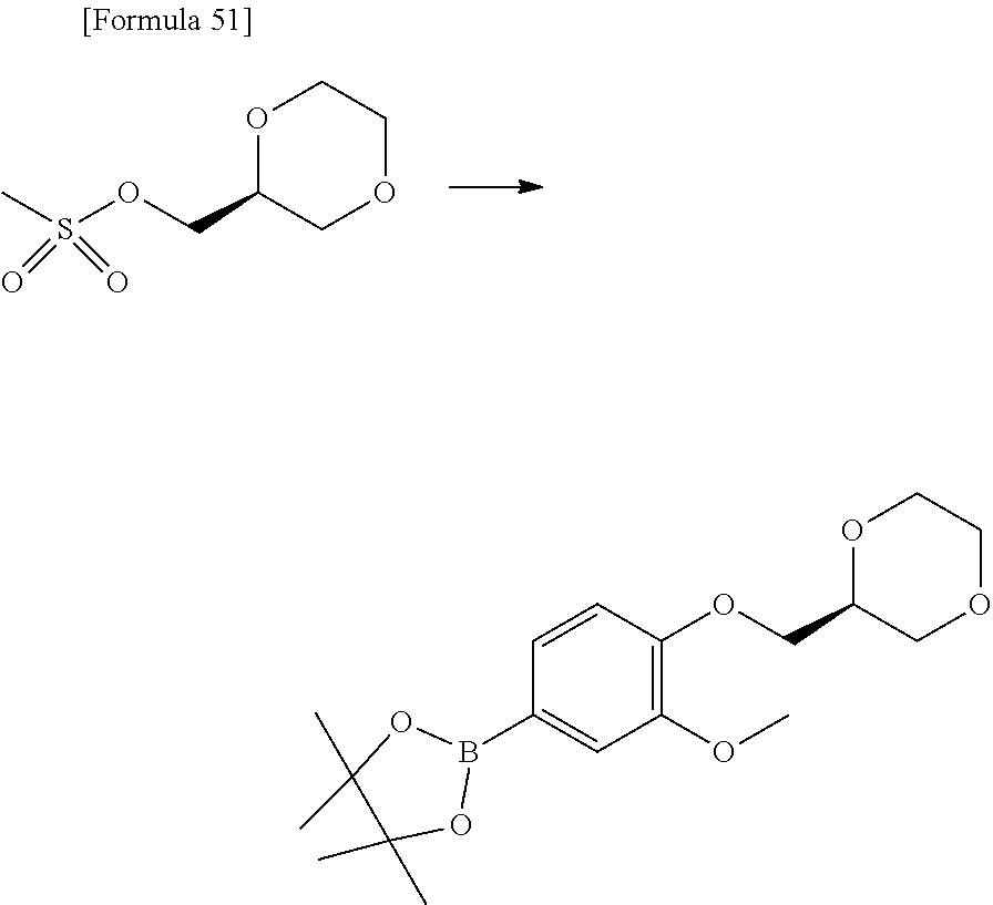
S(OCC1COCCO1)(C)(=O)=O.C1(B2OC(C)(C)C(C)(C)O2)=CC(OC)=C(OCC2COCCO2)C=C1
